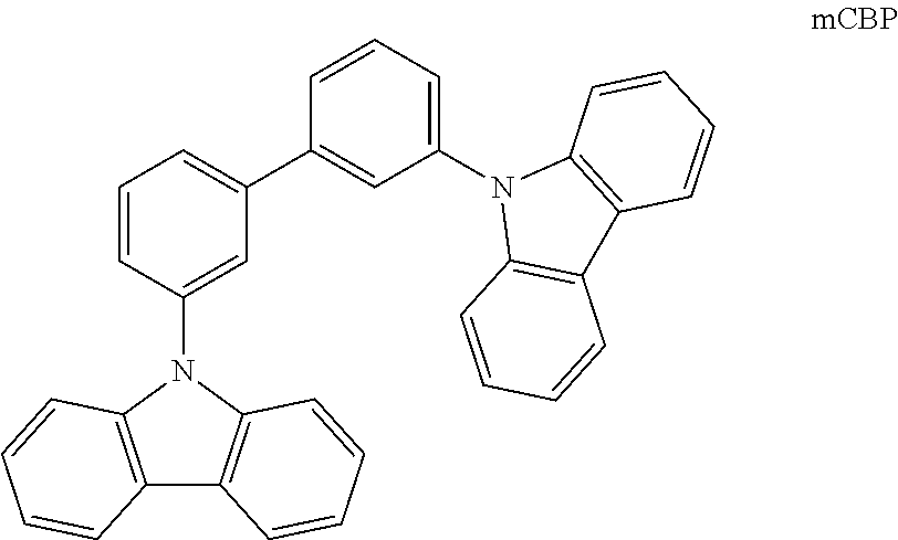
C1=CC(N2C3=C(C4=C2C=CC=C4)C=CC=C3)=CC(C2=CC(N3C4=C(C5=C3C=CC=C5)C=CC=C4)=CC=C2)=C1
